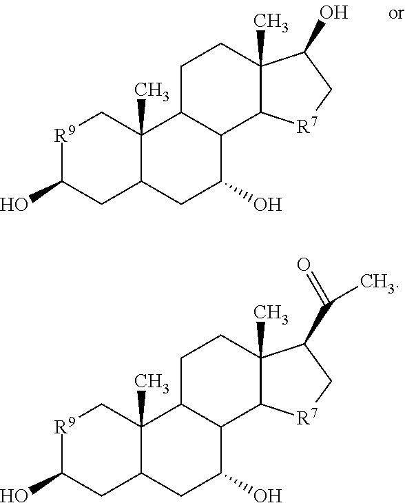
[R9]1C(O)CC2C(C)(C1)C1C(C(O)C2)C2C(C)(CC1)C(O)C[R7]2.[R9]1C(O)CC2C(C)(C1)C1C(C(O)C2)C2C(C)(CC1)C(C(=O)C)C[R7]2
